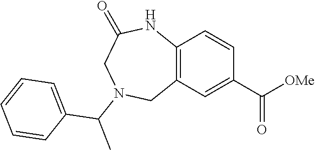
C12=C(C=C(C([OMe])=O)C=C1)CN(C(C1=CC=CC=C1)C)CC(=O)N2
